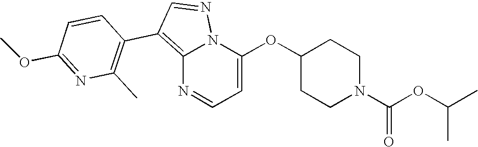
C12=C(C3=C(C)N=C(OC)C=C3)C=NN1C(OC1CCN(C(OC(C)C)=O)CC1)=CC=N2
